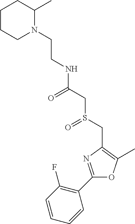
C(CN1C(C)CCCC1)NC(CS(CC1=C(C)OC(C2=C(F)C=CC=C2)=N1)=O)=O
